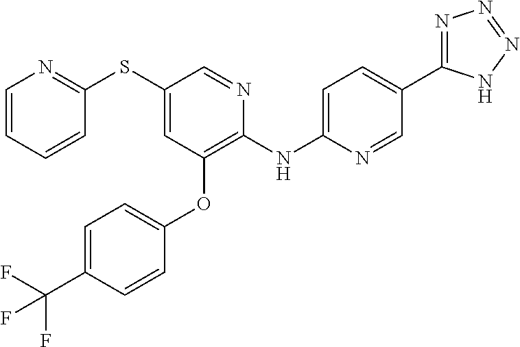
C1(SC2=NC=CC=C2)=CC(OC2=CC=C(C(F)(F)F)C=C2)=C(NC2=CC=C(C3=NN=NN3)C=N2)N=C1
